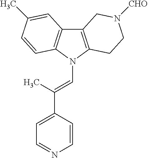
C12=C(N(C=C(C3=CC=NC=C3)C)C3=C1C=C(C)C=C3)CCN([CHO])C2
